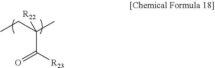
CCC(C)([R22])C([R23])=O
